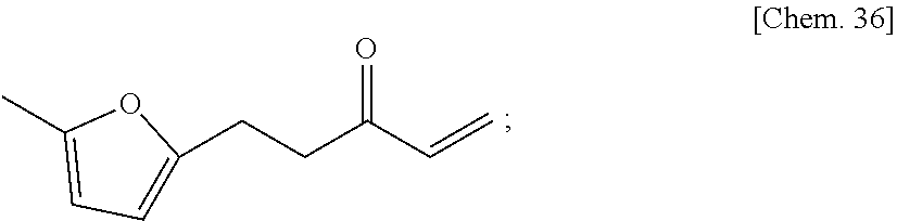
CC1=CC=C(CCC(C=C)=O)O1
